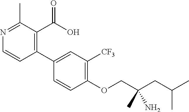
N1=C(C)C(C(=O)O)=C(C2=CC([CF3])=C(OCC(CC(C)C)(C)N)C=C2)C=C1
